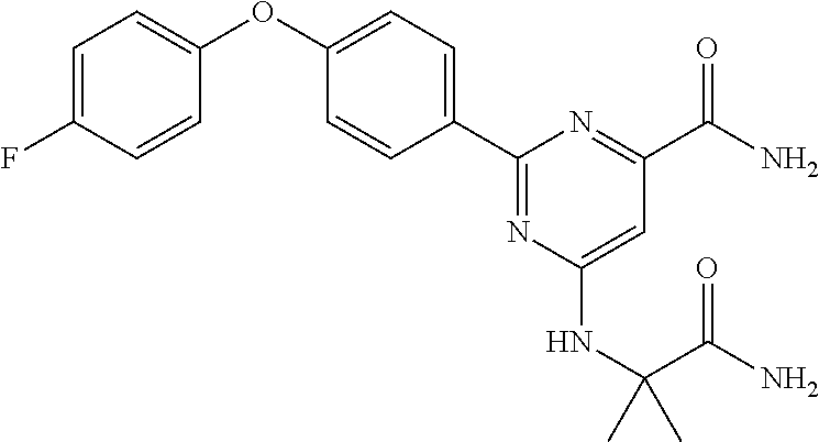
C1(C2=CC=C(OC3=CC=C(F)C=C3)C=C2)=NC(NC(C(=O)N)(C)C)=CC(C(=O)N)=N1
